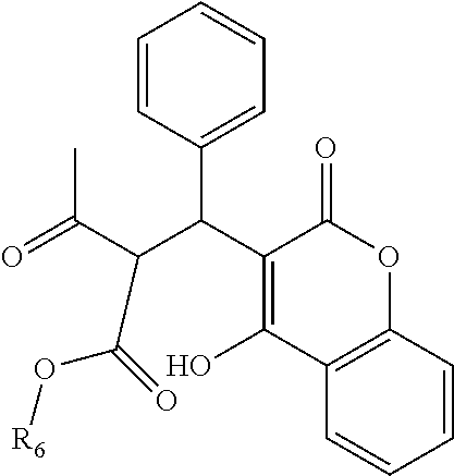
C1=CC(C(C2=C(O)C3=C(OC2=O)C=CC=C3)C(C(=O)C)C(=O)O[R6])=CC=C1
